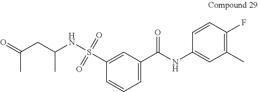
C1=C(S(NC(CC(=O)C)C)(=O)=O)C=CC=C1C(NC1=CC(C)=C(F)C=C1)=O
